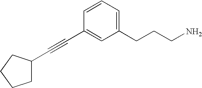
C1(CCCN)=CC=CC(C#CC2CCCC2)=C1
